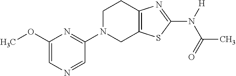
C1(OC)=CN=CC(N2CC3=C(CC2)N=C(N([H])C(=O)C)S3)=N1
